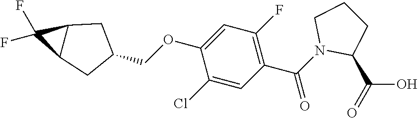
C1(Cl)=CC(C(N2C(C(=O)O)CCC2)=O)=C(F)C=C1OCC1CC2C(C1)C2(F)F
